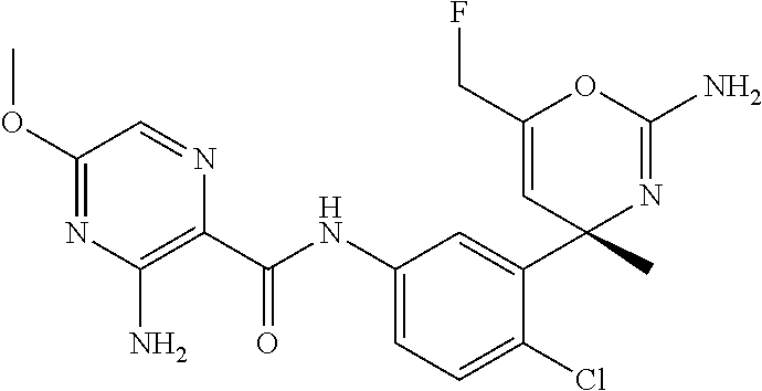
C1(C(NC2=CC=C(Cl)C(C3(C)N=C(N)OC(CF)=C3)=C2)=O)=C(N)N=C(OC)C=N1
